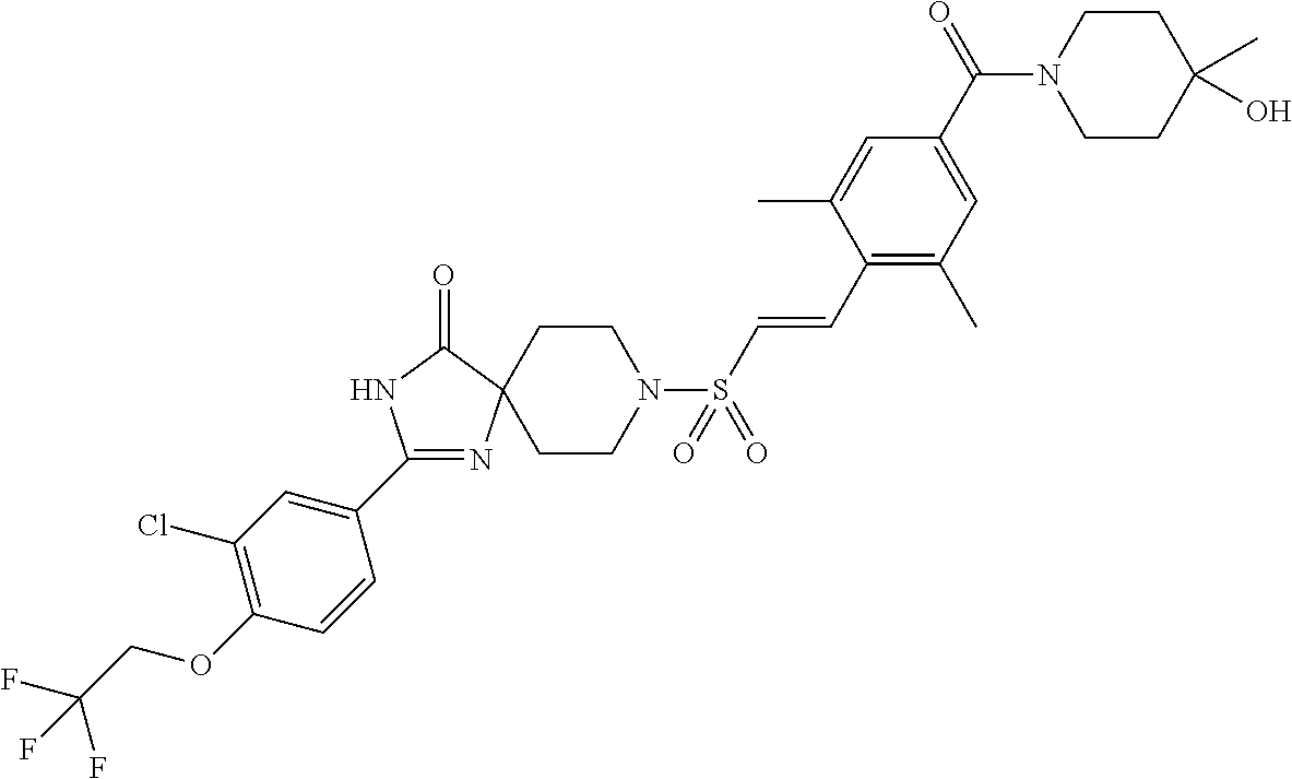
C1(C2=CC(Cl)=C(OCC(F)(F)F)C=C2)=NC2(C(=O)N1)CCN(S(C=CC1=C(C)C=C(C(N3CCC(O)(C)CC3)=O)C=C1C)(=O)=O)CC2
